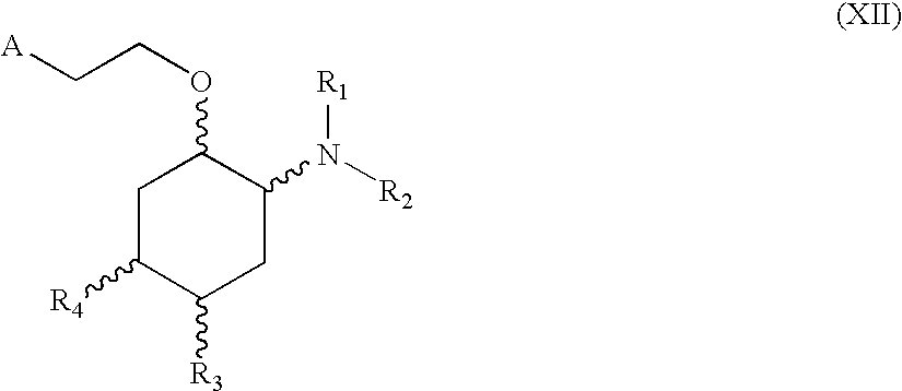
C1C([R4])C([R3])CC(N([R1])[R2])C1OCC[A]
